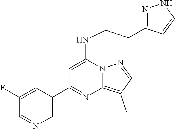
C1(C2=NC3=C(C)C=NN3C(NCCC3=NNC=C3)=C2)=CN=CC(F)=C1
